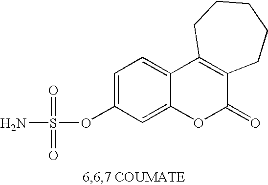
C12=CC=C(OS(N)(=O)=O)C=C1OC(=O)C1=C2CCCCC1
